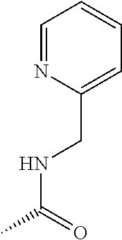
N(CC1=CC=CC=N1)C(=O)C
